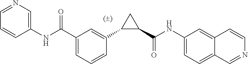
C1(C(NC2=CC=C3C(=C2)C=CN=C3)=O)CC1C1=CC(C(NC2=CN=CC=C2)=O)=CC=C1
